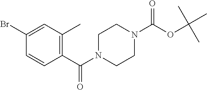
C1=CC(C(N2CCN(C(OC(C)(C)C)=O)CC2)=O)=C(C)C=C1Br
